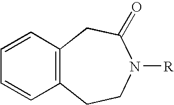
C1=CC2=C(C=C1)CC(=O)N([R])CC2
